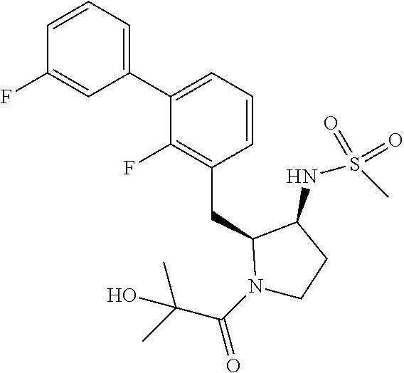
C1(C2=CC=CC(CC3N(C(C(C)(C)O)=O)CCC3NS(C)(=O)=O)=C2F)=CC=CC(F)=C1
